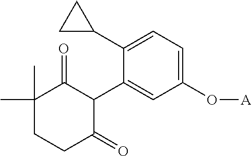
C1(C2C(=O)C(C)(C)CCC2=O)=CC(O[A])=CC=C1C1CC1
